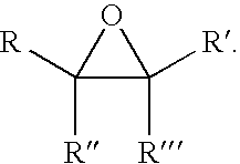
C1([R])([R])C([R])([R])O1
